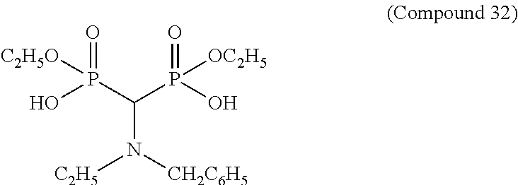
O=P(C(P(O)(=O)[OC2H5])N([C2H5])[CH2C6H5])(O)[C2H5O]
